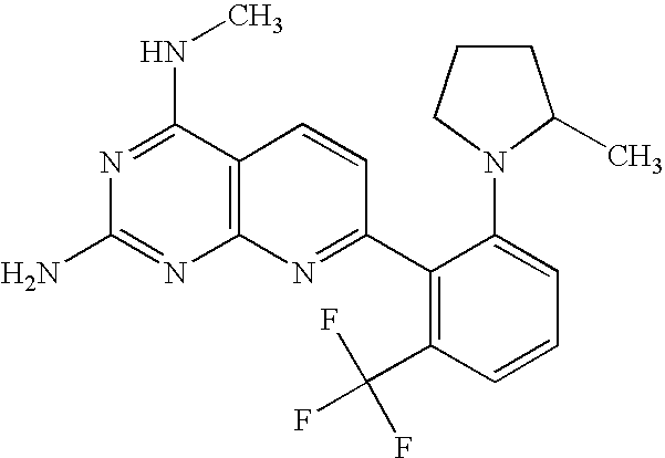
N1=C(NC)C2=C(N=C1N)N=C(C1=C(C(F)(F)F)C=CC=C1N1CCCC1C)C=C2
